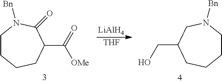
C1CCCC(C(=O)[OMe])C(=O)N1[Bn].[LiAlH4].[THF].C1CN([Bn])CC(CO)CC1
